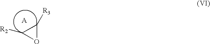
[A].C1([R2])C([R3])O1
